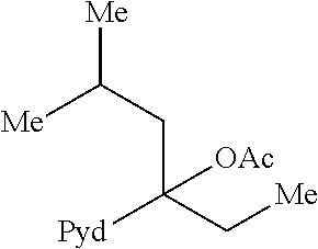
[Pyd]C(C[Me])(CC([Me])[Me])[OAc]
